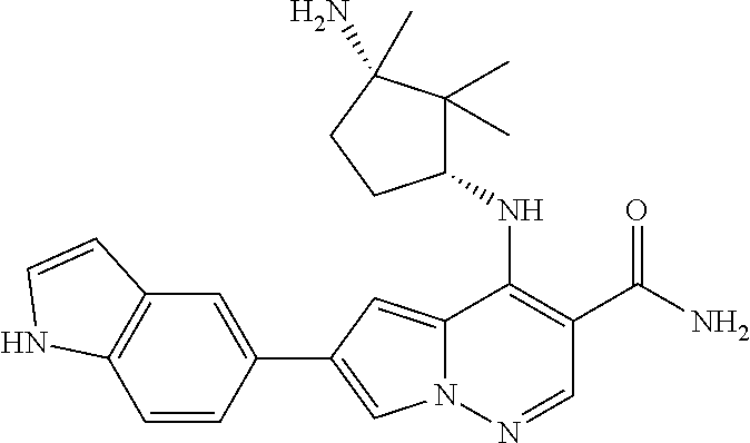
N12C(=CC(C3=CC4=C(C=C3)NC=C4)=C1)C(NC1C(C)(C)C(N)(C)CC1)=C(C(N)=O)C=N2
